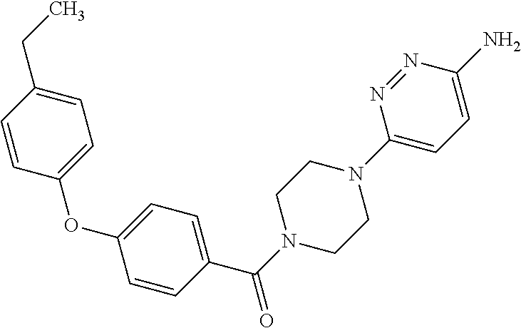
C1=CC(CC)=CC=C1OC1=CC=C(C(N2CCN(C3=CC=C(N)N=N3)CC2)=O)C=C1
